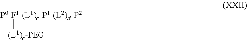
[P0-F1-(L1)c-P1-(L2)d-P2][(L1)c-PEG]
